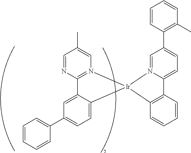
C12=N(C=C(C)C=N1)[Ir]1(C3=CC=C(C4=CC=CC=C4)C=C23)C2=C(C3=CC=C(C4=C(C)C=CC=C4)C=N31)C=CC=C2
